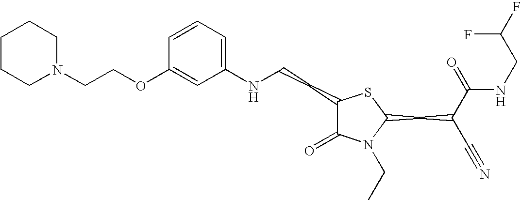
C1=CC=C(NCCC2C(=O)N(CC)C(CC(C#N)C(=O)NCC(F)F)S2)C=C1OCCN1CCCCC1
